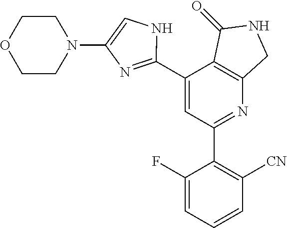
C1(C2=NC(N3CCOCC3)=CN2)=CC(C2=C([CN])C=CC=C2F)=NC2=C1C(=O)NC2
